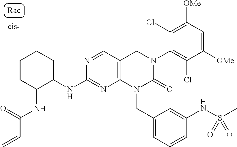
C1(NC2C(NC(C=C)=O)CCCC2)=NC2=C(CN(C3=C(Cl)C([OMe])=CC([OMe])=C3Cl)C(=O)N2CC2=CC=CC(NS(C)(=O)=O)=C2)C=N1
